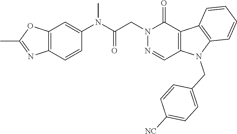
N1(CC(N(C2=CC3=C(C=C2)N=C(C)O3)C)=O)N=CC2=C(C1=O)C1=C(N2CC2=CC=C([NC])C=C2)C=CC=C1
